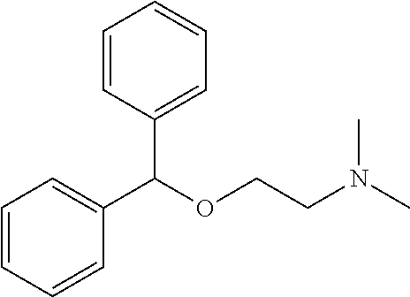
C1=CC(C(OCCN(C)C)C2=CC=CC=C2)=CC=C1
